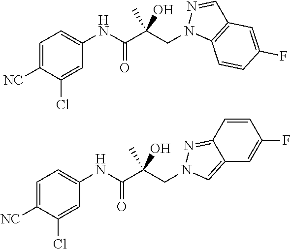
C1=C([NC])C(Cl)=CC(NC(C(CN2C3=C(C=N2)C=C(F)C=C3)(O)C)=O)=C1.C1=C([NC])C(Cl)=CC(NC(C(CN2C=C3C(=N2)C=CC(F)=C3)(O)C)=O)=C1
